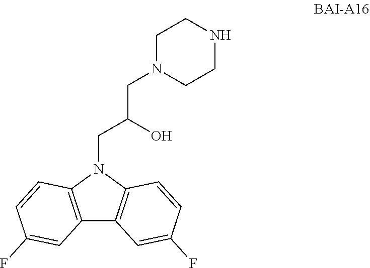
N1(CC(O)CN2CCNCC2)C2=C(C3=C1C=CC(F)=C3)C=C(F)C=C2
